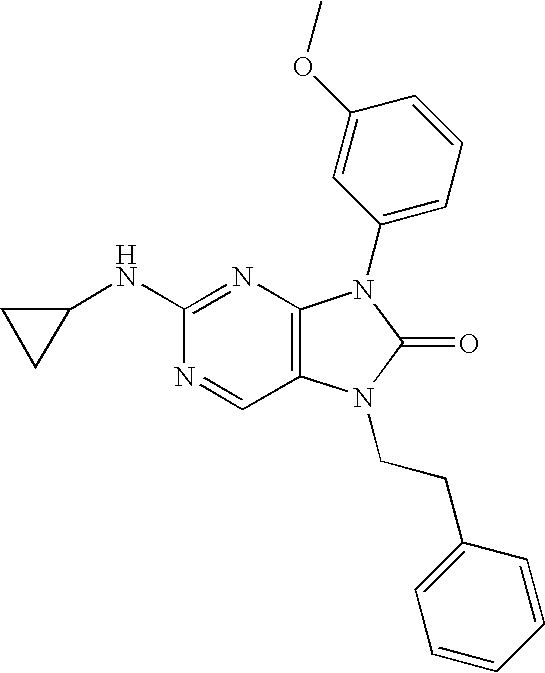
C1(NC2CC2)=NC2=C(C=N1)N(CCC1=CC=CC=C1)C(=O)N2C1=CC=CC(OC)=C1
